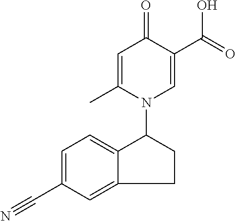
C1=C(C)N(C2C3=CC=C(C#N)C=C3CC2)C=C(C(O)=O)C1=O
